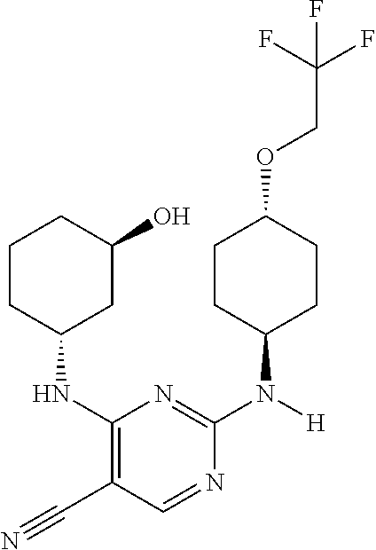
C1CC(NC2=C(C#N)C=NC(N(C3CCC(OCC(F)(F)F)CC3)[H])=N2)CC(O)C1
